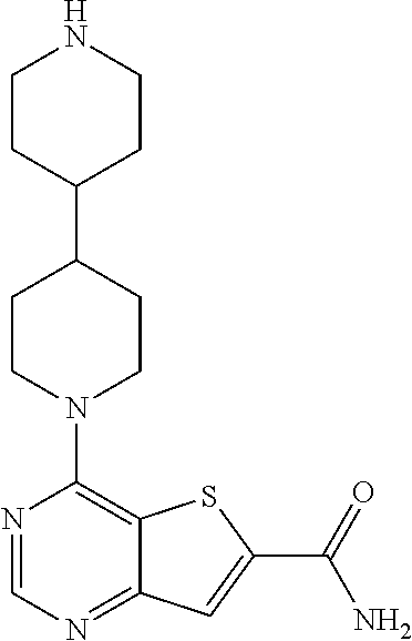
N1=CN=C2C(=C1N1CCC(C3CCNCC3)CC1)SC(C(=O)N)=C2
